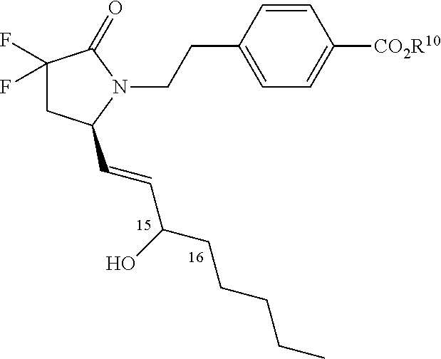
C1(F)(F)CC(C=CC(CCCCC)O)N(CCC2=CC=C([CO2R10])C=C2)C1=O
